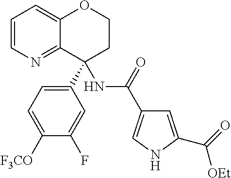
C1=CN=C2C(=C1)OCCC2(C1=CC=C([F3CO])C(F)=C1)NC(=O)C1=CNC(C(=O)[OEt])=C1
